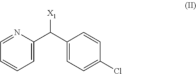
[X1]C(C1=CC=C(Cl)C=C1)C1=CC=CC=N1
